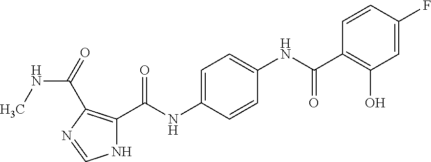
C1=C(F)C=CC(C(NC2=CC=C(NC(C3=C(C(NC)=O)N=CN3)=O)C=C2)=O)=C1O
